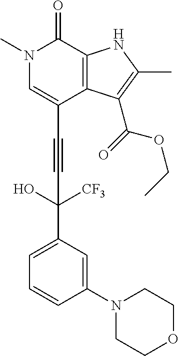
N1(C)C=C(C#CC(O)([CF3])C2=CC=CC(N3CCOCC3)=C2)C2=C(C1=O)NC(C)=C2C(=O)OCC
